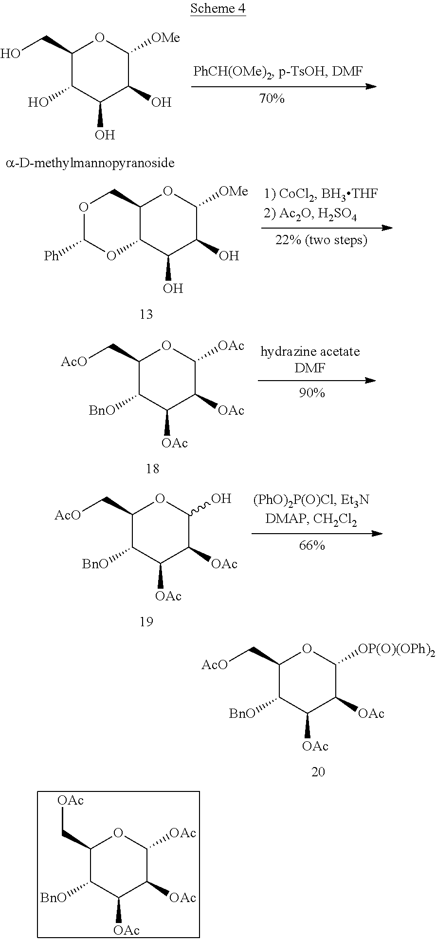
C1(CO)C(O)C(O)C(O)C([OMe])O1.[AcO]CC1C([BnO])C([OAc])C([OAc])C([OAc])O1.[AcO]CC1C([BnO])C([OAc])C([OAc])C([OP(O)(OPh)2])O1.O1C([Ph])OC2C(C1)OC([OMe])C(O)C2O.[AcO]CC1C([BnO])C([OAc])C([OAc])C(O)O1.C1(C[OAc])C([BnO])C([OAc])C([OAc])C([OAc])O1
